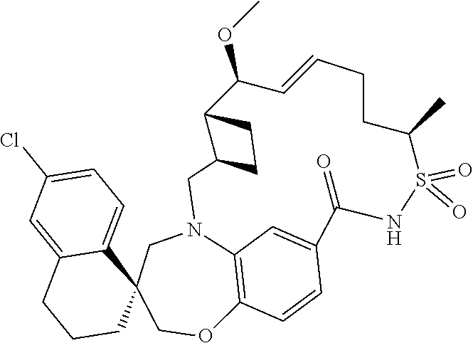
C1(Cl)=CC=C2C(=C1)CCCC21COC2=C3N(C1)CC1C(C(OC)C=CCCC(C)S(=O)(=O)NC(=O)C(=C3)C=C2)CC1
